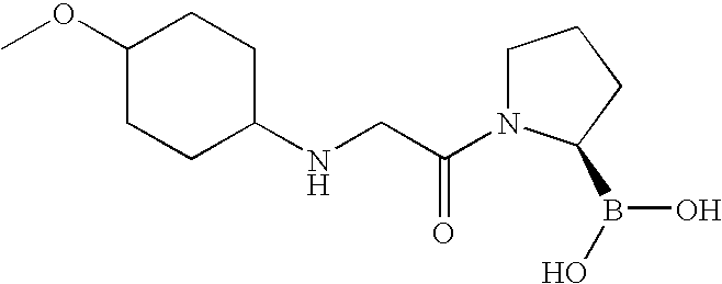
COC1CCC(NCC(N2CCCC2B(O)O)=O)CC1
